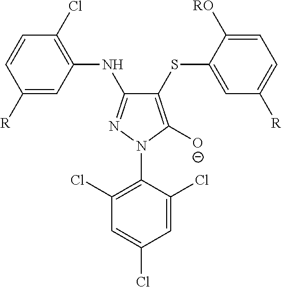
C1(SC2=CC([R])=CC=C2[RO])=C([O-])N(C2=C(Cl)C=C(Cl)C=C2Cl)N=C1NC1=C(Cl)C=CC([R])=C1
